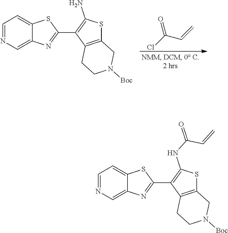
O=C(Cl)C=C.C1=NC=C2C(=C1)SC(C1=C(N)SC3=C1CCN([Boc])C3)=N2.C1=NC=C2C(=C1)SC(C1=C(NC(=O)C=C)SC3=C1CCN([Boc])C3)=N2
